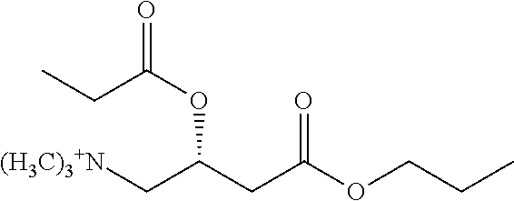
[(H3C)3+N]CC(CC(OCCC)=O)OC(=O)CC
